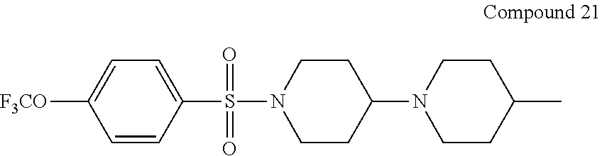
C1=CC(S(N2CCC(N3CCC(C)CC3)CC2)(=O)=O)=CC=C1[F3CO]
